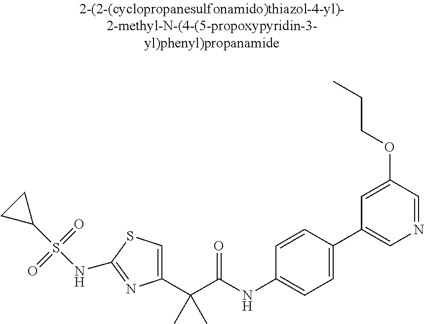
C1(C(C(NC2=CC=C(C3=CN=CC(OCCC)=C3)C=C2)=O)(C)C)=CSC(NS(C2CC2)(=O)=O)=N1
